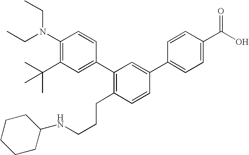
C1(N(CC)CC)=C(C(C)(C)C)C=C(C2=C(CCCNC3CCCCC3)C=CC(C3=CC=C(C(O)=O)C=C3)=C2)C=C1
